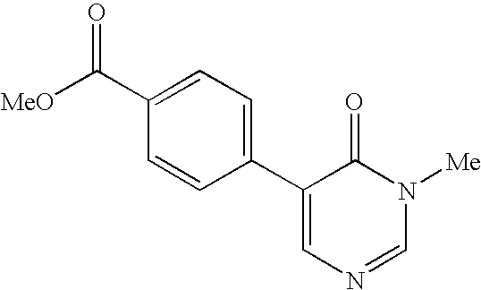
C1(C([MeO])=O)=CC=C(C2=CN=CN([Me])C2=O)C=C1
